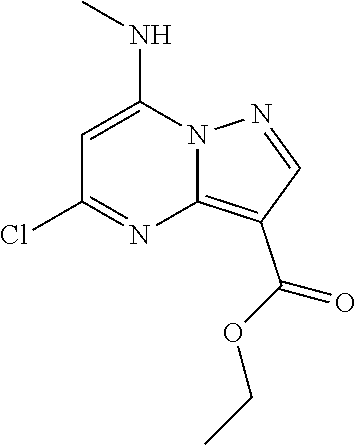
N12N=CC(C(OCC)=O)=C1N=C(Cl)C=C2NC
